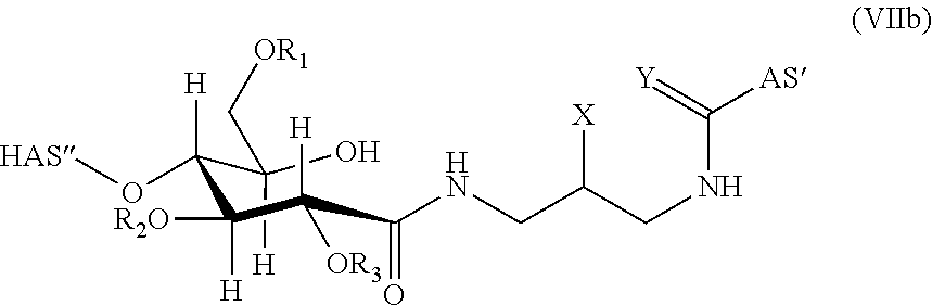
C(C(O)(C[OR1])[H])([H])(O[HAS])C([R2O])([H])C(C(NCC(CNC([AS])=[Y])[X])=O)([H])[OR3]
